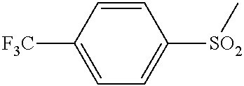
C1([F3C])=CC=C([SO2]C)C=C1
